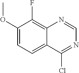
C1(OC)=CC=C2C(=C1F)N=CN=C2Cl
